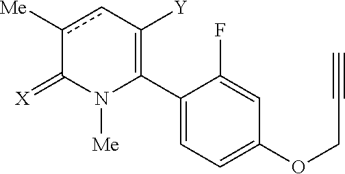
C1(C2=C([Y])cc([Me])C(=[X])N2[Me])=CC=C(OCC#C)C=C1F
